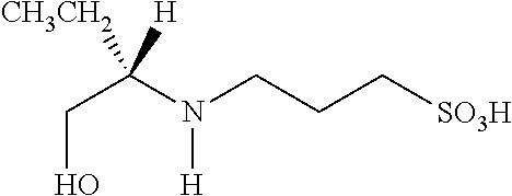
OCC(N(CCC[SO3H])[H])([H])[CH3CH2]
